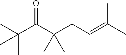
O=C(C(CC=C(C)C)(C)C)C(C)(C)C
